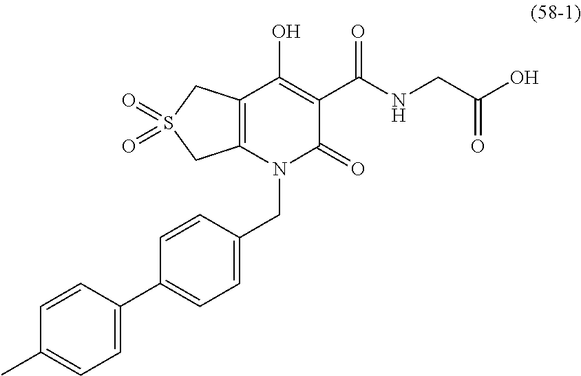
C12=C(CS(=O)(=O)C1)C(O)=C(C(NCC(O)=O)=O)C(=O)N2CC1=CC=C(C2=CC=C(C)C=C2)C=C1
